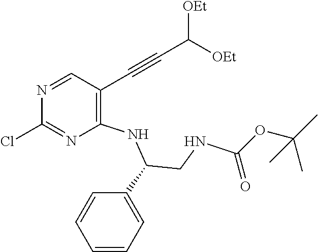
C1=NC(Cl)=NC(NC(CNC(OC(C)(C)C)=O)C2=CC=CC=C2)=C1C#CC([OEt])[OEt]
